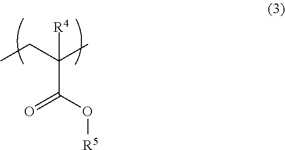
CCC(C)([R4])C(O[R5])=O
